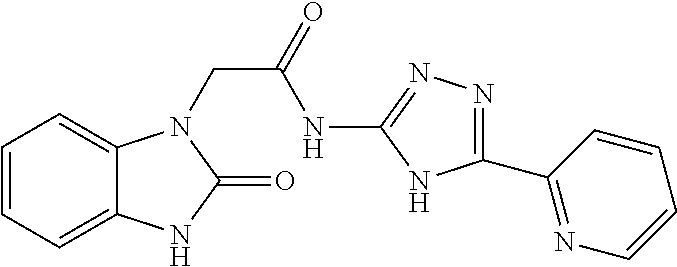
C12=CC=CC=C1NC(=O)N2CC(=O)NC1=NN=C(C2=NC=CC=C2)N1
